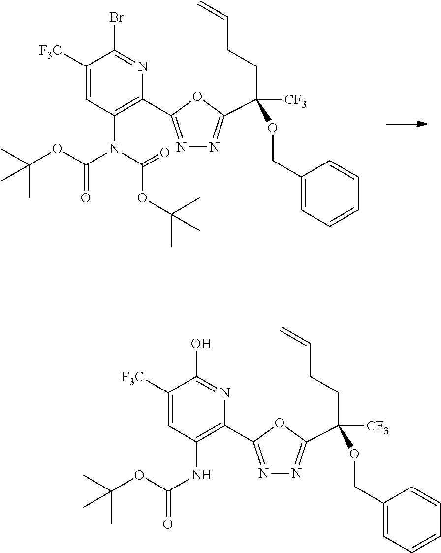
N1=C(C2=C(N(C(=O)OC(C)(C)C)C(OC(C)(C)C)=O)C=C([F3C])C(Br)=N2)OC(C(CCC=C)([CF3])OCC2=CC=CC=C2)=N1.N1=C(C2=C(NC(=O)OC(C)(C)C)C=C([F3C])C(O)=N2)OC(C(CCC=C)([CF3])OCC2=CC=CC=C2)=N1
